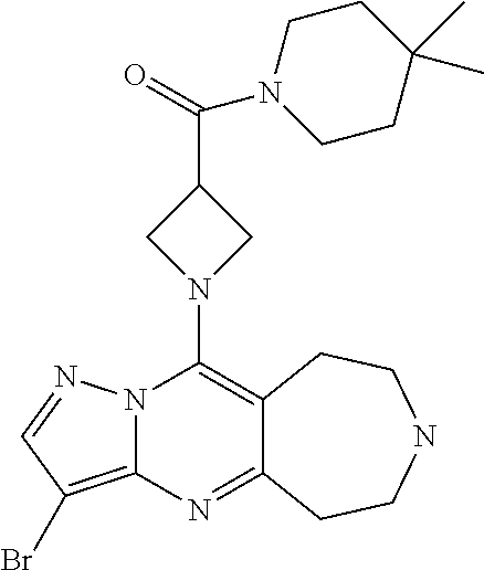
C12=C(Br)C=NN1C(N1CC(C(=O)N3CCC(C)(C)CC3)C1)=C1C(=N2)CCNCC1
